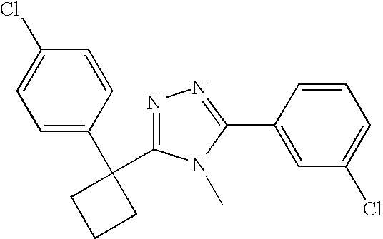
C1=C(C2(C3=NN=C(C4=CC(Cl)=CC=C4)N3C)CCC2)C=CC(Cl)=C1
